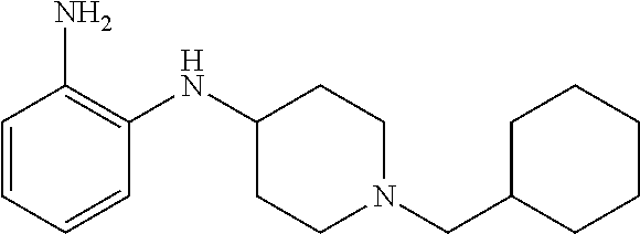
C1(NC2=C(N)C=CC=C2)CCN(CC2CCCCC2)CC1
